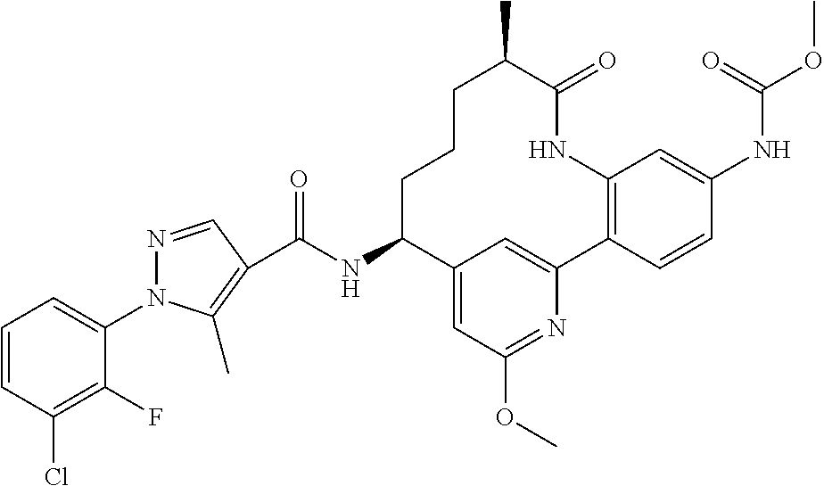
C1(F)=C(Cl)C=CC=C1N1N=CC(C(NC2CCCC(C)C(=O)NC3=C(C4=CC2=CC(OC)=N4)C=CC(NC(OC)=O)=C3)=O)=C1C
